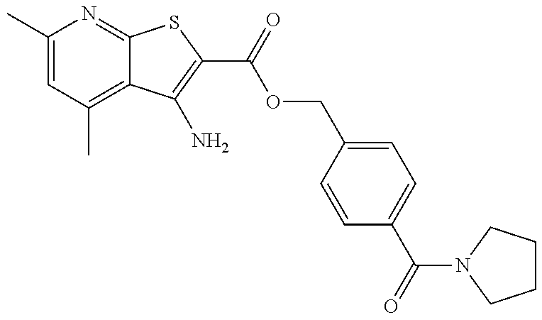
C1(C)=CC(C)=C2C(=N1)SC(C(=O)OCC1=CC=C(C(=O)N3CCCC3)C=C1)=C2N
